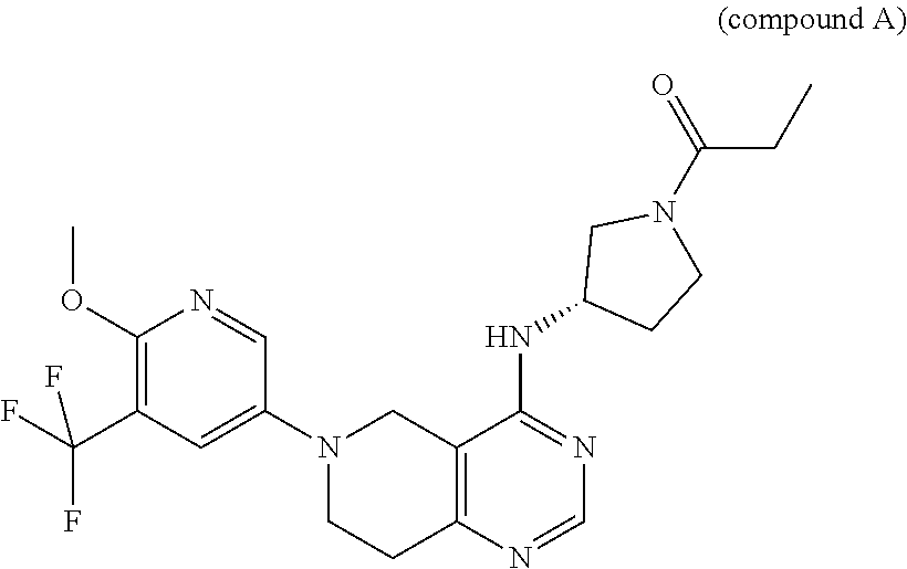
C1(OC)=C(C(F)(F)F)C=C(N2CCC3=C(C2)C(NC2CCN(C(CC)=O)C2)=NC=N3)C=N1
